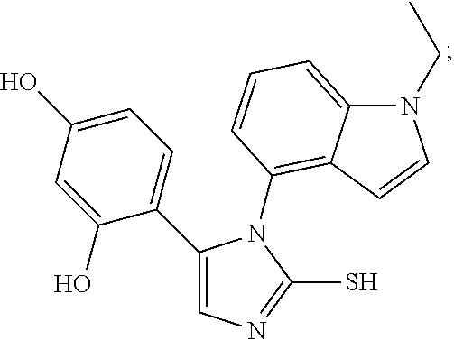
C1(C2=CN=C(S)N2C2=C3C(=CC=C2)N(CC)C=C3)=CC=C(O)C=C1O
